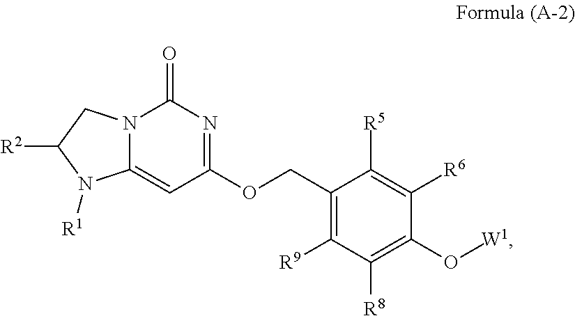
N12C(=CC(OCC3=C([R9])C([R8])=C(O[W1])C([R6])=C3[R5])=NC1=O)N([R1])C([R2])C2
